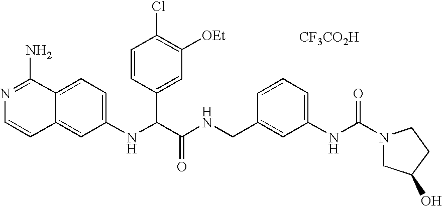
[CF3CO2H].C1(NC(C(NCC2=CC(NC(N3CC(O)CC3)=O)=CC=C2)=O)C2=CC([OEt])=C(Cl)C=C2)=CC=C2C(=C1)C=CN=C2N
